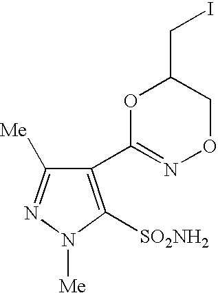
C1(C2=NOCC(CI)O2)=C([SO2NH2])N([Me])N=C1[Me]
